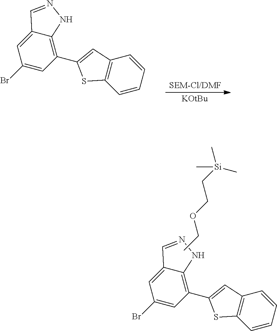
[KOtBu].C1(Br)=CC(C2=CC3=C(S2)C=CC=C3)=C2C(=C1)C=NN2.C1(Br)=CC(C2=CC3=C(S2)C=CC=C3)=C2C(=C1)C=NN2.CCOCC[Si](C)(C)C
